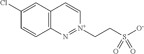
C12=C(C=C(Cl)C=C1)C=C[N+](CCS([O-])(=O)=O)=N2
